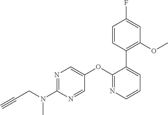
C(N(C1=NC=C(OC2=NC=CC=C2C2=C(OC)C=C(F)C=C2)C=N1)C)C#C
